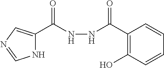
C(NNC(C1=C(O)C=CC=C1)=O)(=O)C1=CN=CN1
